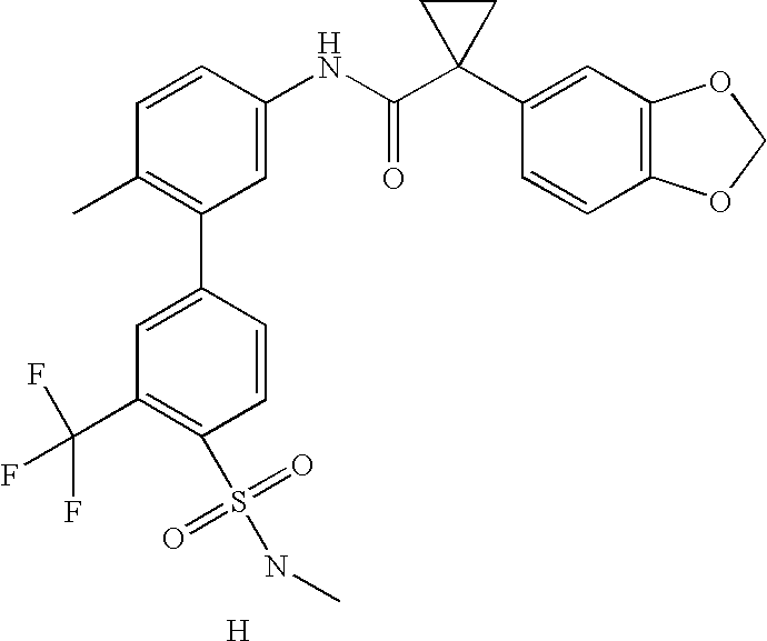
C1=CC(NC(C2(C3=CC4=C(C=C3)OCO4)CC2)=O)=CC(C2=CC(C(F)(F)F)=C(S(=O)(=O)NC)C=C2)=C1C.[H]
